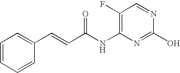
N(C1=C(F)C=NC(O)=N1)C(C=CC1=CC=CC=C1)=O
